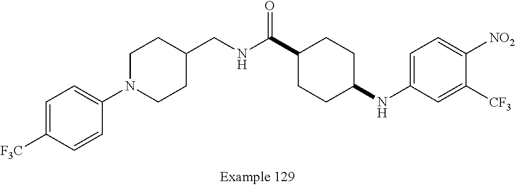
C1=C([F3C])C=CC(N2CCC(CNC(C3CCC(NC4=CC=C([NO2])C([CF3])=C4)CC3)=O)CC2)=C1
